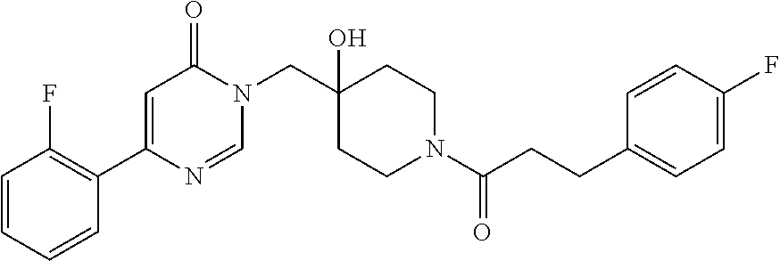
C1=NC(C2=C(F)C=CC=C2)=CC(=O)N1CC1(O)CCN(C(=O)CCC2=CC=C(F)C=C2)CC1
